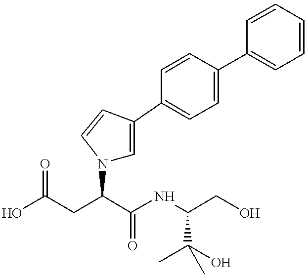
OC(CC(C(NC(CO)C(C)(O)C)=O)N1C=C(C2=CC=C(C3=CC=CC=C3)C=C2)C=C1)=O
